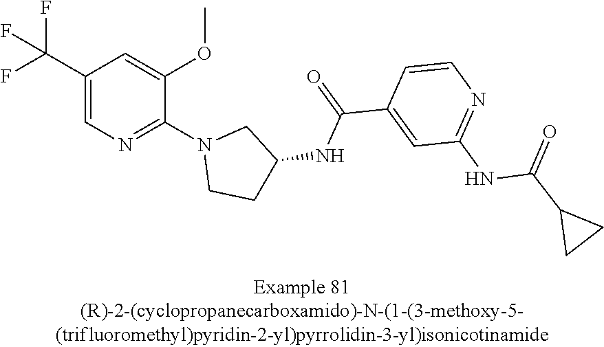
C1(C(F)(F)F)=CN=C(N2CCC(NC(C3=CC(NC(C4CC4)=O)=NC=C3)=O)C2)C(OC)=C1
